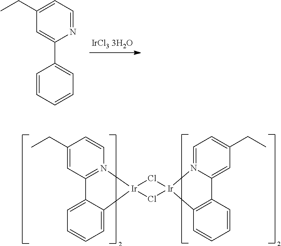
C1(CC)=CC=NC(C2=CC=CC=C2)=C1.C1(CC)=CC2=N(C=C1)[Ir]1(C3=CC=CC=C23)Cl[Ir]2(Cl1)N1=CC=C(CC)C=C1C1=C2C=CC=C1
